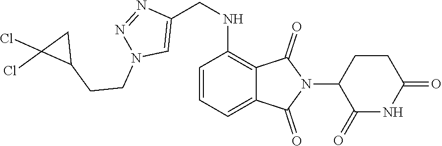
C1=CC=C2C(=C1NCC1=CN(CCC3CC3(Cl)Cl)N=N1)C(=O)N(C1C(=O)NC(=O)CC1)C2=O
